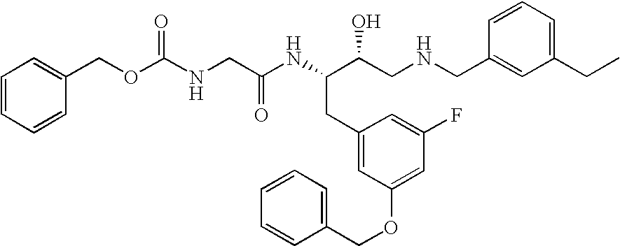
C1=CC=CC(COC(NCC(NC(C(CNCC2=CC(CC)=CC=C2)O)CC2=CC(OCC3=CC=CC=C3)=CC(F)=C2)=O)=O)=C1
